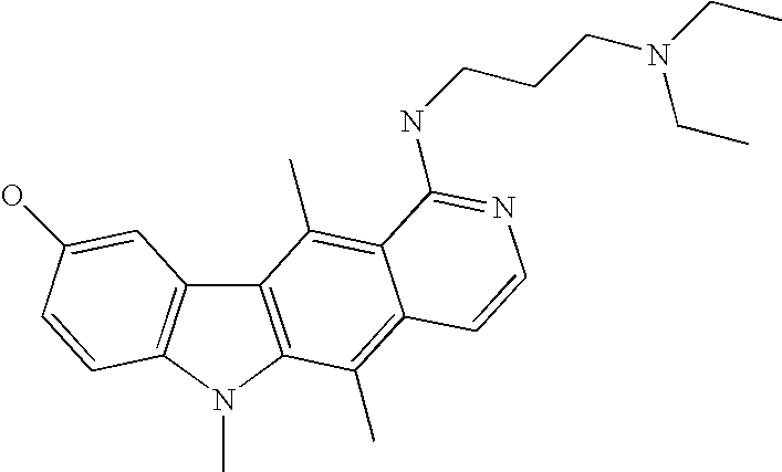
C12=C(N(C)C3=C1C=C(O)C=C3)C(C)=C1C(=C2C)C(NCCCN(CC)CC)=NC=C1
